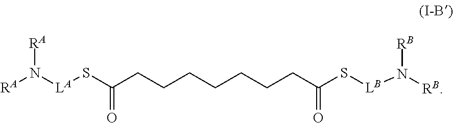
[RA]N([LA]SC(CCCCCCCC(=O)S[LB]N([RB])[RB])=O)[RA]
